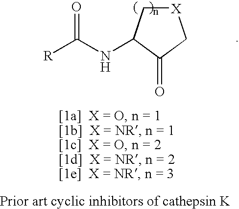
[X]1CC(NC([R])=O)C(=O)C1
